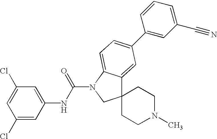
C1(NC(N2CC3(C4=CC(C5=CC(C#N)=CC=C5)=CC=C24)CCN(C)CC3)=O)=CC(Cl)=CC(Cl)=C1
